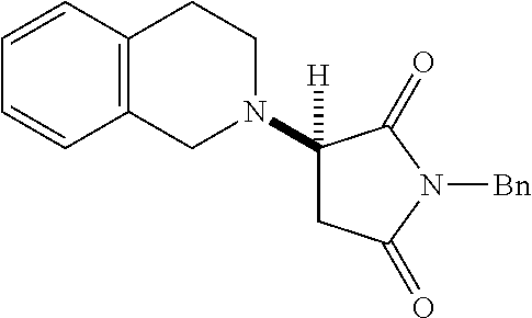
C1(N2CCC3=C(C2)C=CC=C3)([H])CC(=O)N([Bn])C1=O
